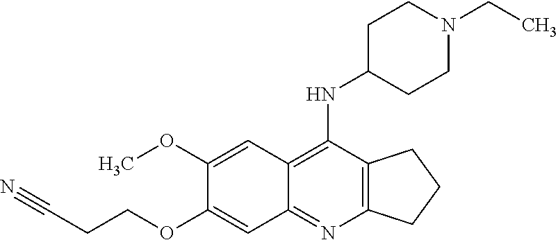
C12=C(C(NC3CCN(CC)CC3)=C3C(=N1)C=C(OCCC#N)C(OC)=C3)CCC2
